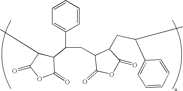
C1(C(CC2C(=O)OC(=O)C2CC(C)C2=CC=CC=C2)C2=CC=CC=C2)C(C)C(=O)OC1=O
